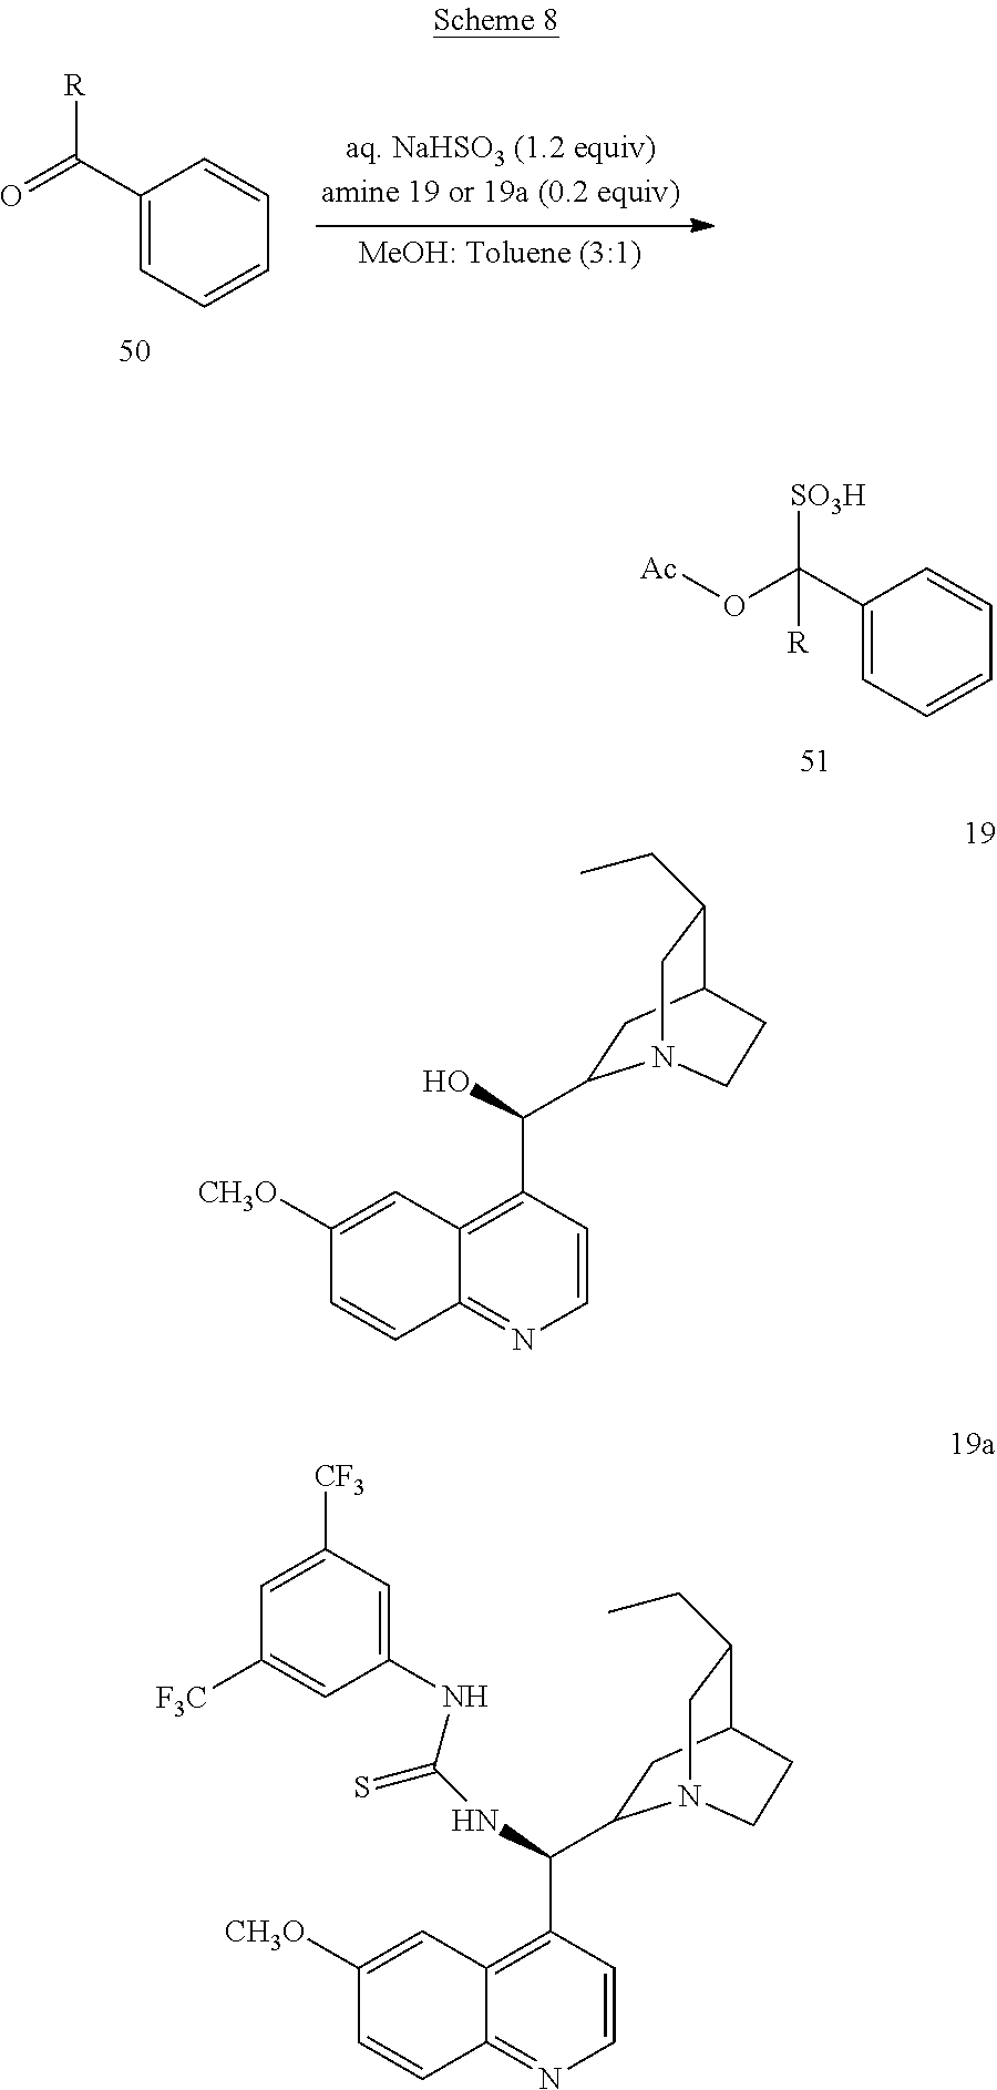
O=C(C1=CC=CC=C1)[R].[Ac]OC(C1=CC=CC=C1)([SO3H])[R].C1=CC(C(O)C2CC3C(CC)CN2CC3)=C2C(=N1)C=CC([CH3O])=C2.C1=CC(C(NC(=S)NC2=CC([CF3])=CC([F3C])=C2)C2CC3C(CC)CN2CC3)=C2C(=N1)C=CC([CH3O])=C2
